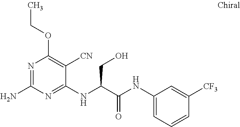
C1(NC(C(NC2=CC=CC([CF3])=C2)=O)CO)=NC(N)=NC(OCC)=C1[CN]
